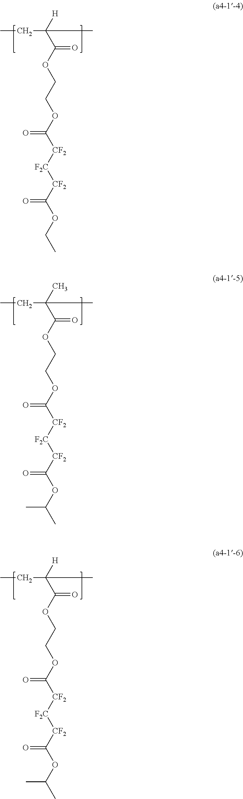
CCC(C(OCCOC(=O)[CF2][F2C][CF2]C(OC(C)C)=O)=O)(C)C.CCC(C(OCCOC(=O)[CF2][F2C][CF2]C(OC(C)C)=O)=O)([H])C.CCC(C(OCCOC(=O)[CF2][F2C][CF2]C(OCC)=O)=O)([H])C
